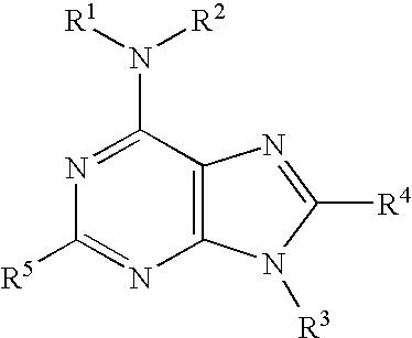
N1=C(N([R1])[R2])C2=C(N=C1[R5])N([R3])C([R4])=N2
